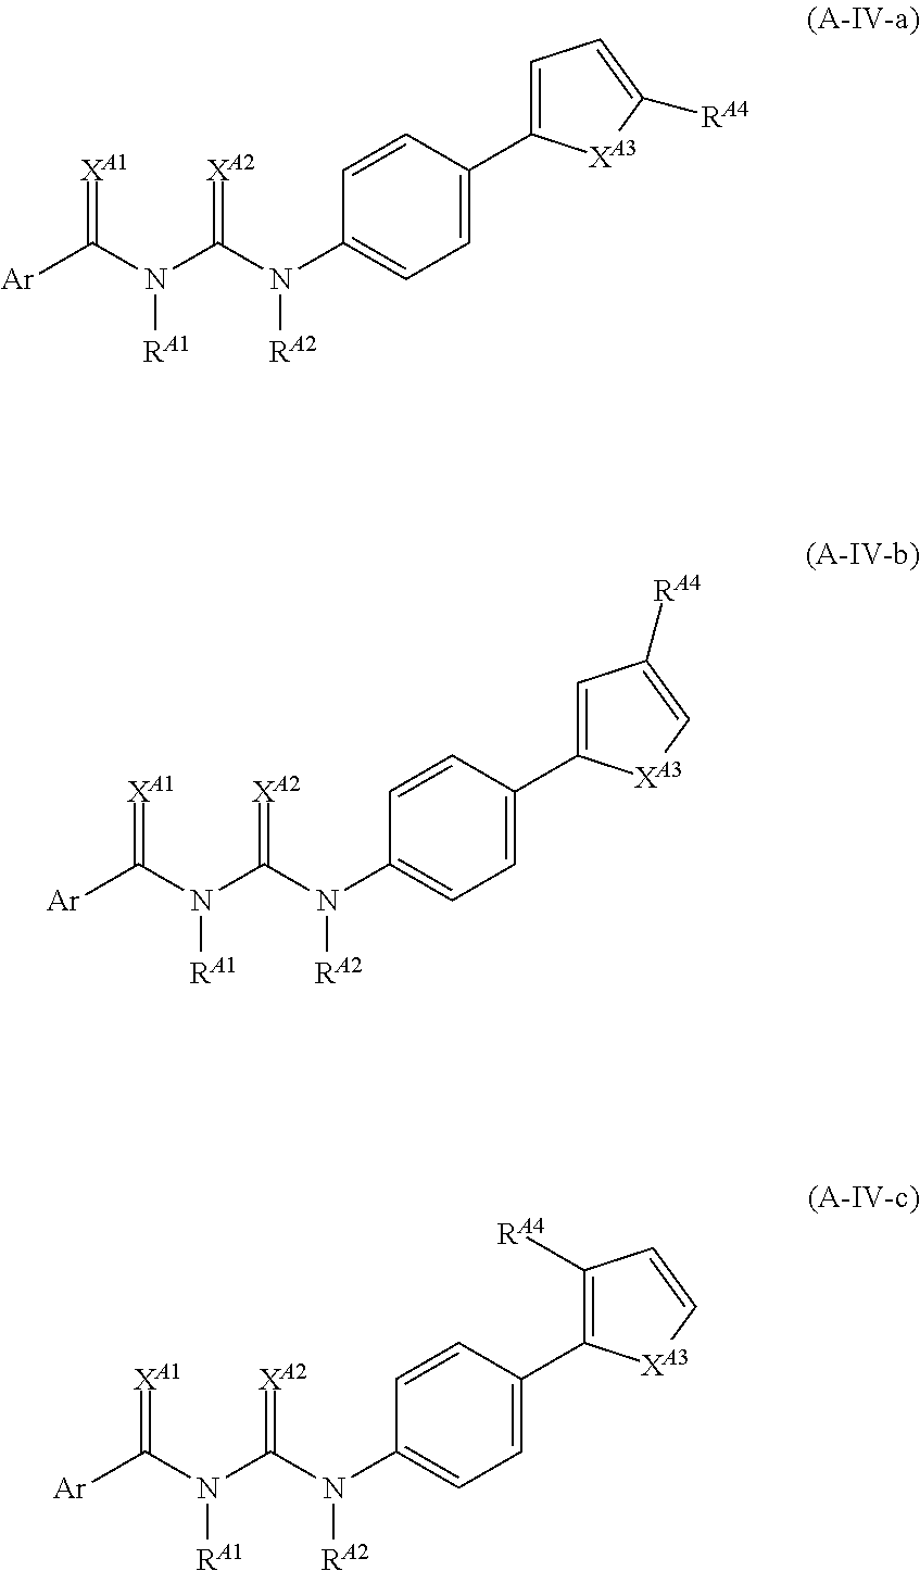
C1=CC(C2=CC=C([RA4])[XA3]2)=CC=C1N(C(N(C([Ar])=[XA1])[RA1])=[XA2])[RA2].C1=CC(C2=CC([RA4])=C[XA3]2)=CC=C1N(C(N(C([Ar])=[XA1])[RA1])=[XA2])[RA2].C1=CC(C2=C([RA4])C=C[XA3]2)=CC=C1N(C(N(C([Ar])=[XA1])[RA1])=[XA2])[RA2]
